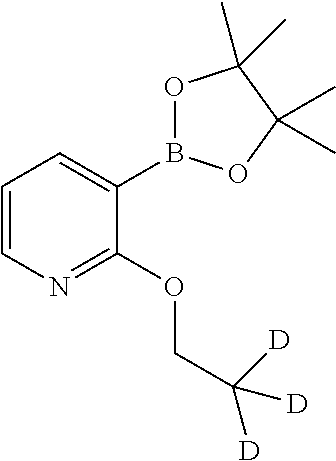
C1=CN=C(OCC([D])([D])[D])C(B2OC(C)(C)C(C)(C)O2)=C1
